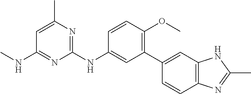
C1(NC2=CC(C3=CC4=C(C=C3)N=C(C)N4)=C(OC)C=C2)=NC(C)=CC(NC)=N1
